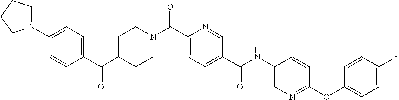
C(C1=CC=C(C(NC2=CN=C(OC3=CC=C(F)C=C3)C=C2)=O)C=N1)(=O)N1CCC(C(C2=CC=C(N3CCCC3)C=C2)=O)CC1
